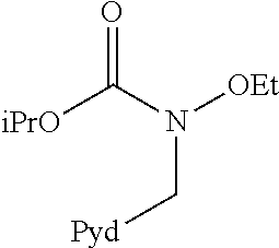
C(N(C([iPrO])=O)[OEt])[Pyd]
